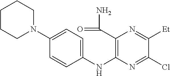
C1(N2CCCCC2)=CC=C(NC2=C(C(=O)N)N=C([Et])C(Cl)=N2)C=C1
